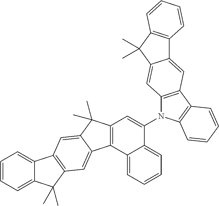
C1=CC=C2C(=C1)C1=C(C2(C)C)C=C2C(=C1)C(C)(C)C1=C2C2=CC=CC=C2C(N2C3=C(C4=C2C=CC=C4)C=C2C(=C3)C(C)(C)C3=C2C=CC=C3)=C1
